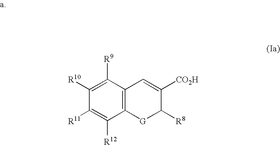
C1([R11])=C([R12])C2=C(C([R9])=C1[R10])C=C([CO2H])C([R8])[G]2
